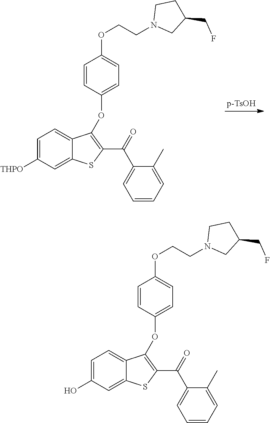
C(OC1=CC=C(OC2=C(C(=O)C3=CC=CC=C3C)SC3=CC([THPO])=CC=C32)C=C1)CN1CC(CF)CC1.C(OC1=CC=C(OC2=C(C(=O)C3=CC=CC=C3C)SC3=CC(O)=CC=C32)C=C1)CN1CC(CF)CC1
